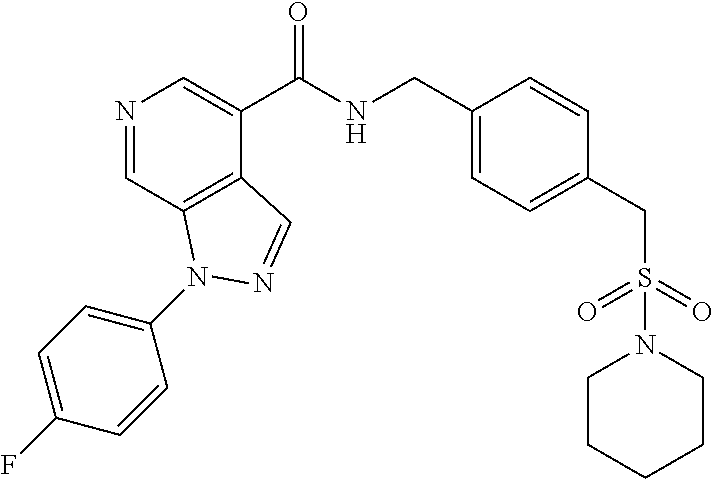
N1=CC2=C(C(C(NCC3=CC=C(CS(=O)(=O)N4CCCCC4)C=C3)=O)=C1)C=NN2C1=CC=C(F)C=C1
